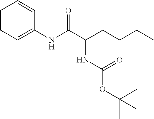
N(C(C(CCCC)NC(OC(C)(C)C)=O)=O)C1=CC=CC=C1
